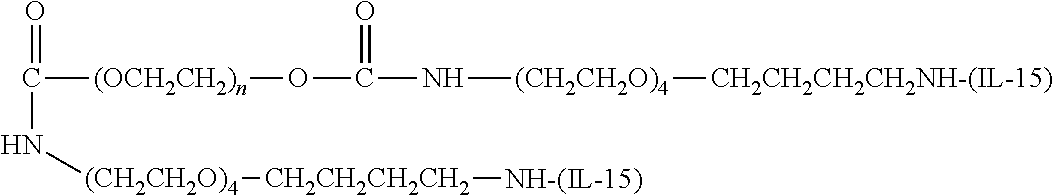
C([(OCH2CH2)n]OC(=O)N[(CH2CH2O)4][CH2CH2CH2CH2NH-(IL-15)])(=O)N[(CH2CH2O)4][CH2CH2CH2CH2][NH-(IL-15)]
